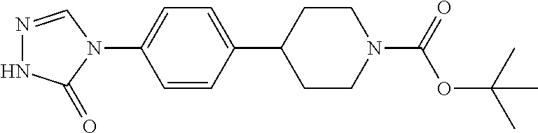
N1=CN(C2=CC=C(C3CCN(C(OC(C)(C)C)=O)CC3)C=C2)C(=O)N1
